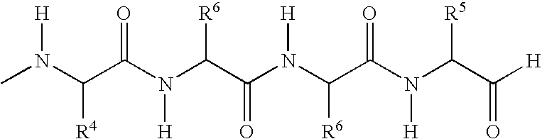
CN(C(C(N(C(C(N(C(C(N(C(C([H])=O)[R5])[H])=O)[R6])[H])=O)[R6])[H])=O)[R4])[H]
